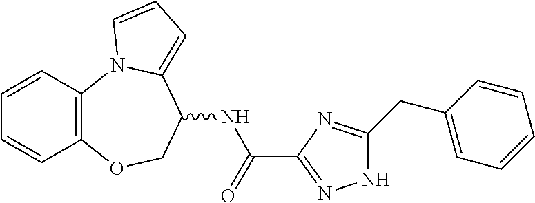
C1=CC2=C(C=C1)OCC(NC(=O)C1=NNC(CC3=CC=CC=C3)=N1)C1=CC=CN21
